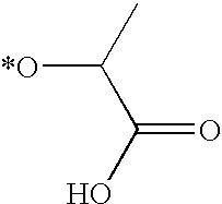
[*O]C(C)C(O)=O
